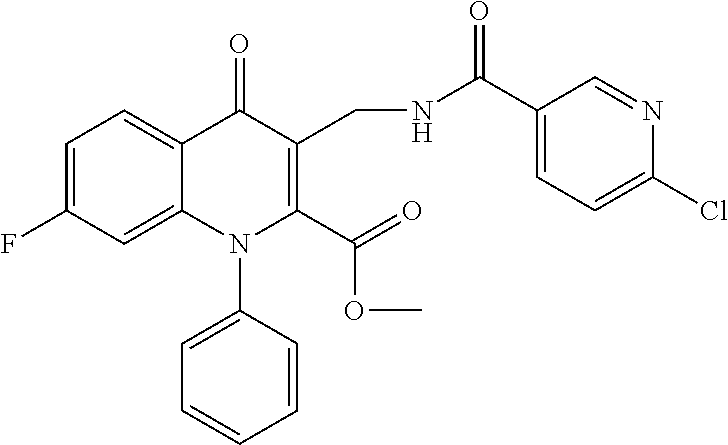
C1=C(F)C=C2C(=C1)C(=O)C(CNC(C1=CC=C(Cl)N=C1)=O)=C(C(=O)OC)N2C1=CC=CC=C1
